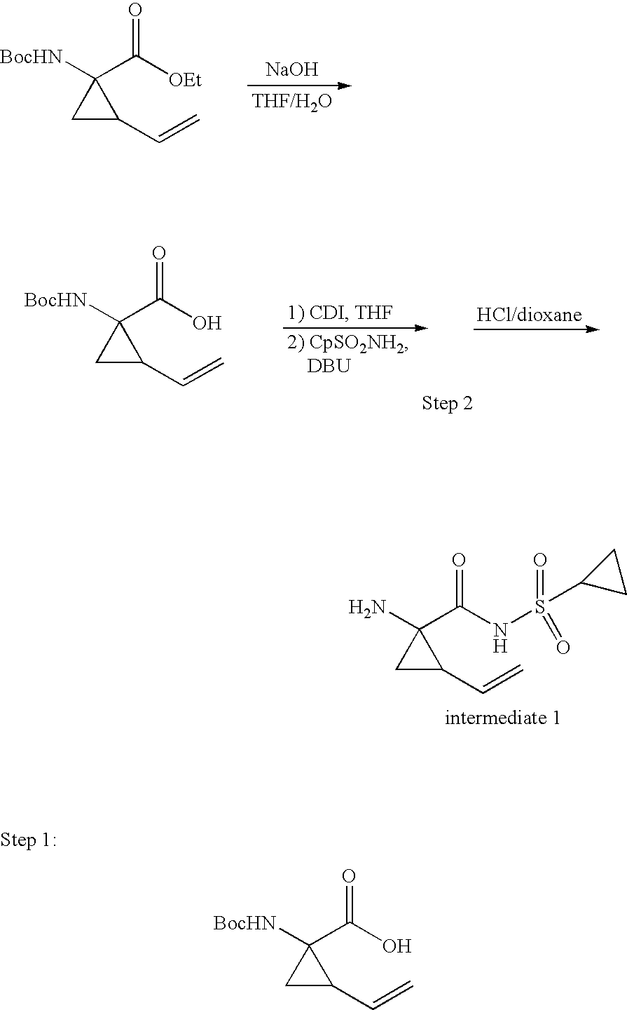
[NaOH].[BocHN]C1(C([OEt])=O)CC1C=C.[BocHN]C1(C(O)=O)CC1C=C.NC1(C(=O)NS(C2CC2)(=O)=O)CC1C=C.[BocHN]C1(C(=O)O)CC1C=C
